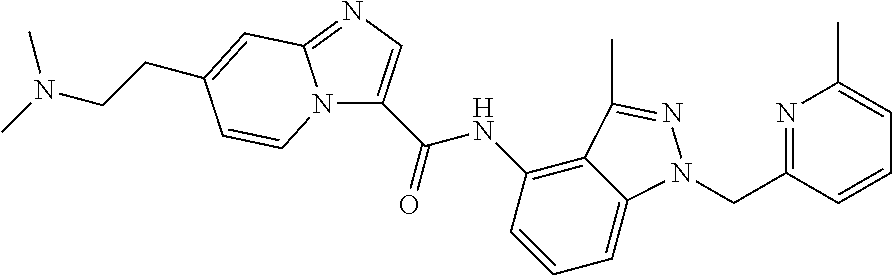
N(C1=C2C(=CC=C1)N(CC1=NC(C)=CC=C1)N=C2C)C(=O)C1=CN=C2N1C=CC(CCN(C)C)=C2
